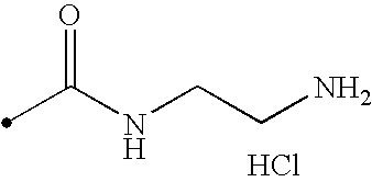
C(NCCN)(C)=O.Cl
